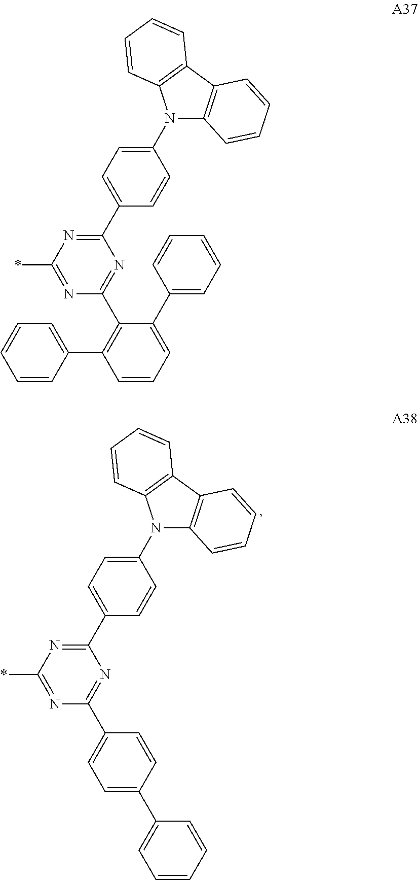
N1=C(*)N=C(C2=CC=C(N3C4=C(C5=C3C=CC=C5)C=CC=C4)C=C2)N=C1C1=CC=C(C2=CC=CC=C2)C=C1.N1=C(*)N=C(C2=CC=C(N3C4=C(C5=C3C=CC=C5)C=CC=C4)C=C2)N=C1C1=C(C2=CC=CC=C2)C=CC=C1C1=CC=CC=C1
